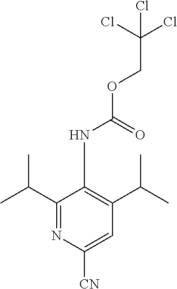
C(COC(NC1=C(C(C)C)C=C([CN])N=C1C(C)C)=O)(Cl)(Cl)Cl
